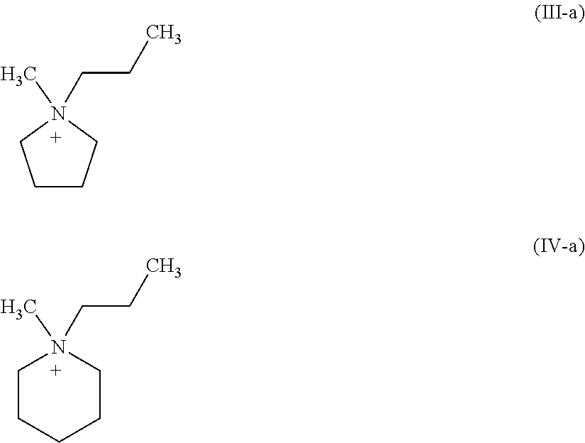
C1CCCN1(CCC)C.N1(CCC)(C)CCCCC1
